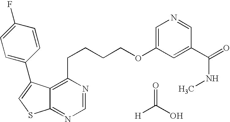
C1=NC(CCCCOC2=CN=CC(C(NC)=O)=C2)=C2C(=N1)SC=C2C1=CC=C(F)C=C1.[H]C(=O)O
